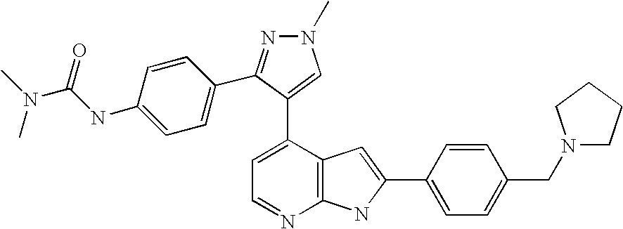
C1=C(C2=CN(C)N=C2C2=CC=C(NC(N(C)C)=O)C=C2)C2=C(N=C1)NC(C1=CC=C(CN3CCCC3)C=C1)=C2
